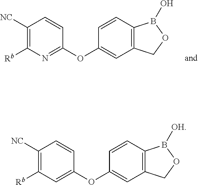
N1=C(OC2=CC3=C(C=C2)B(O)OC3)C=CC([NC])=C1[Rb].C1=C(OC2=CC3=C(C=C2)B([OH])OC3)C=CC([NC])=C1[Rb]
